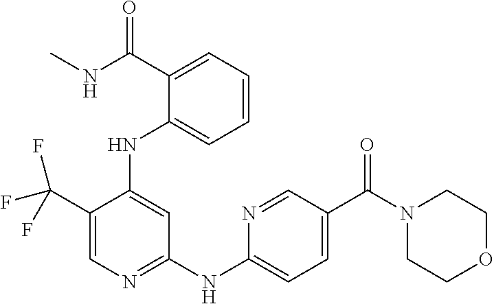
C1(C(F)(F)F)=CN=C(NC2=CC=C(C(=O)N3CCOCC3)C=N2)C=C1NC1=CC=CC=C1C(=O)NC
